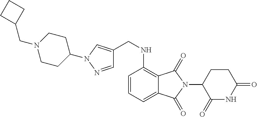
C1(CN2CCC(N3C=C(CNC4=C5C(=CC=C4)C(=O)N(C4C(=O)NC(=O)CC4)C5=O)C=N3)CC2)CCC1
